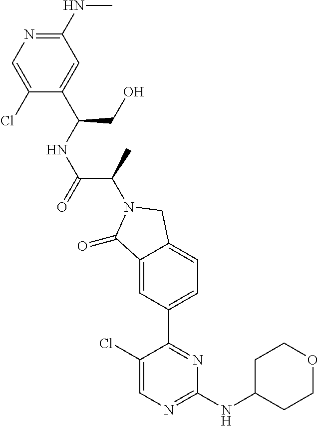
C1(=O)C2=CC(C3=NC(NC4CCOCC4)=NC=C3Cl)=CC=C2CN1C(C(=O)NC(C1=CC(NC)=NC=C1Cl)CO)C
